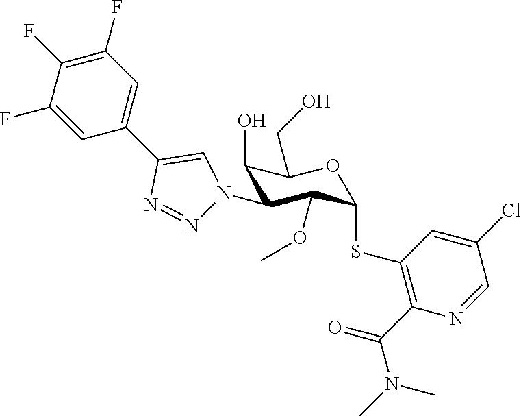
C1(O)C(N2N=NC(C3=CC(F)=C(F)C(F)=C3)=C2)C(OC)C(SC2=C(C(N(C)C)=O)N=CC(Cl)=C2)OC1CO
